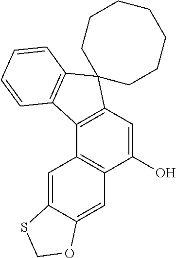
C1(O)=CC2=C(C3=C1C=C1C(=C3)SCO1)C1=C(C23CCCCCCC3)C=CC=C1
